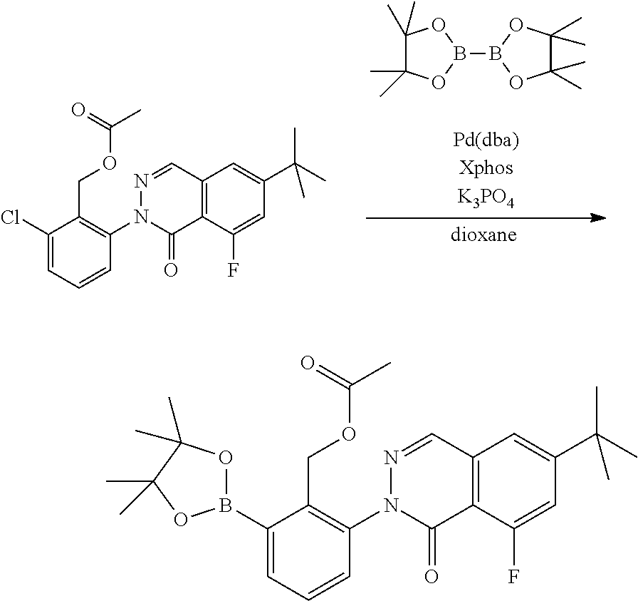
C1(C)(C)C(C)(C)OB(B2OC(C)(C)C(C)(C)O2)O1.C1(Cl)=CC=CC(N2C(=O)C3=C(C=N2)C=C(C(C)(C)C)C=C3F)=C1COC(C)=O.C1(B2OC(C)(C)C(C)(C)O2)=CC=CC(N2C(=O)C3=C(C=N2)C=C(C(C)(C)C)C=C3F)=C1COC(C)=O
